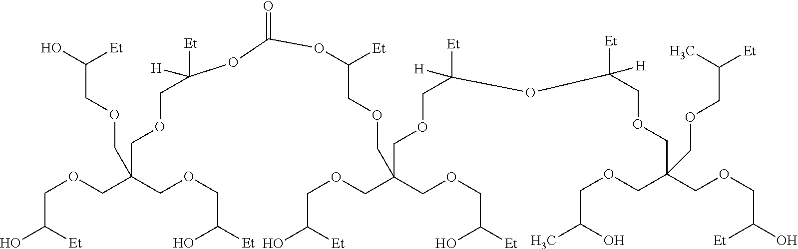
C(OCC([Et])O)C(COCC(O)[Et])(COCC(O)[Et])COCC([Et])([H])OC(OC([Et])COCC(COCC([Et])O)(COCC(O)[Et])COCC([Et])([H])OC(COCC(COCC(O)[Et])(COCC(C)O)COCC([Et])C)([Et])[H])=O
